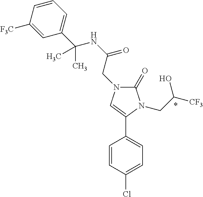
C1(C2=CN(CC(=O)NC(C3=CC=CC([F3C])=C3)(C)C)C(=O)N2CC([CF3])O)=CC=C(Cl)C=C1
